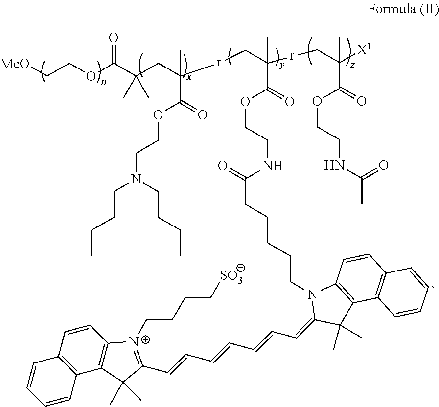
[MeO]CCOC(C(CC([r]CC([r]CC([X1])(C)C(OCCNC(=O)C)=O)(C)C(OCCNC(=O)CCCCCN1C(=CC=CC=CC=CC2=[N+](CCCC[SO3])C3=C(C2(C)C)C2=C(C=C3)C=CC=C2)C(C)(C)C2=C1C=CC1=C2C=CC=C1)=O)(C)C(OCCN(CCCC)CCCC)=O)(C)C)=O
